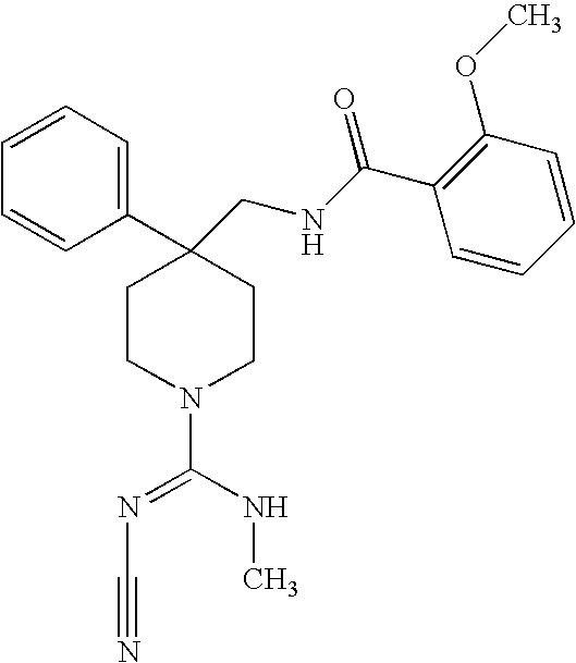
C1=CC=CC(C2(CNC(C3=C(OC)C=CC=C3)=O)CCN(C(NC)=NC#N)CC2)=C1
